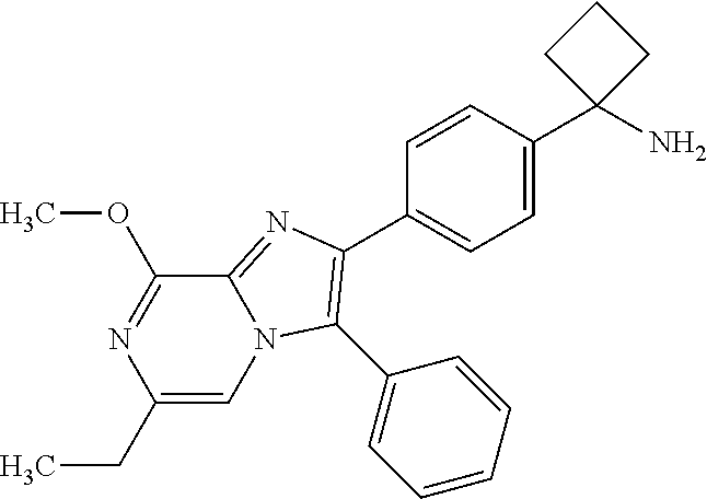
C1(CC)=CN2C(=NC(C3=CC=C(C4(N)CCC4)C=C3)=C2C2=CC=CC=C2)C(OC)=N1
